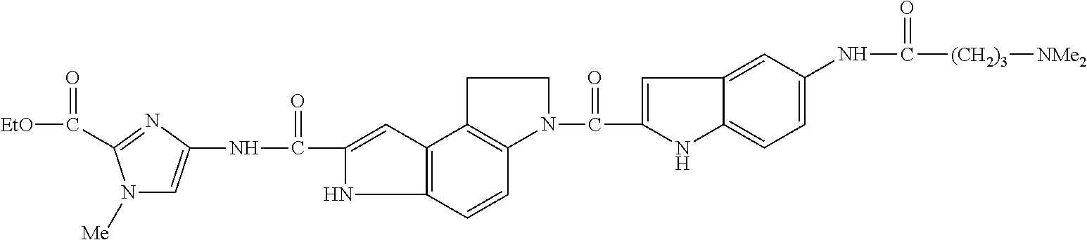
N1C2=C(C=C1C(=O)NC1=CN([Me])C(C([EtO])=O)=N1)C1=C(C=C2)N(C(=O)C2=CC3=CC(NC([(CH2)3][NMe2])=O)=CC=C3N2)CC1
